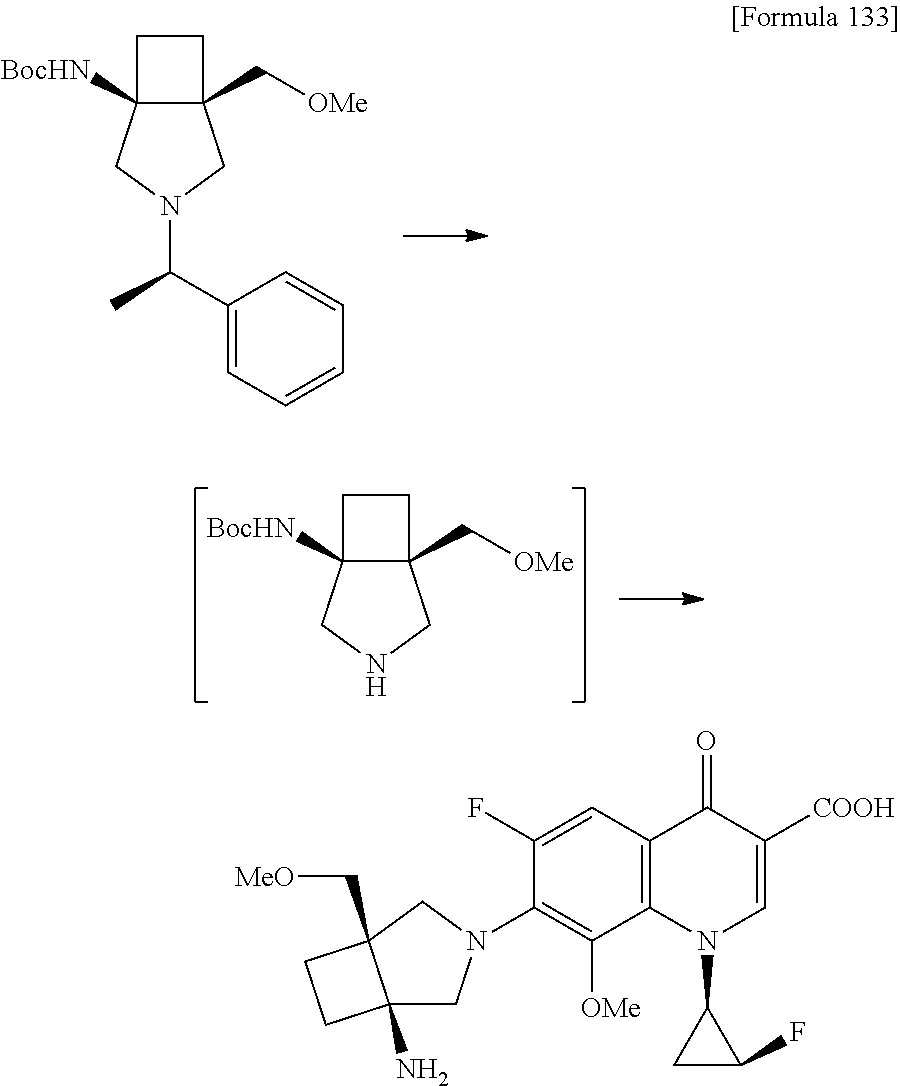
C1(C(N2CC3(C[OMe])C([BocHN])(C2)CC3)C)=CC=CC=C1.N1CC2(C[OMe])C([BocHN])(C1)CC2.C1(F)=CC2=C(C([OMe])=C1N1CC3(N)C(C[MeO])(C1)CC3)N(C1CC1F)C=C([COOH])C2=O
